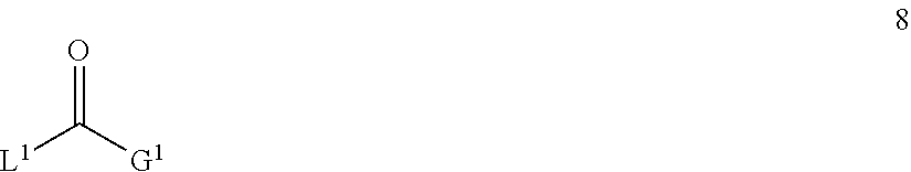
O=C([L1])[G1]
